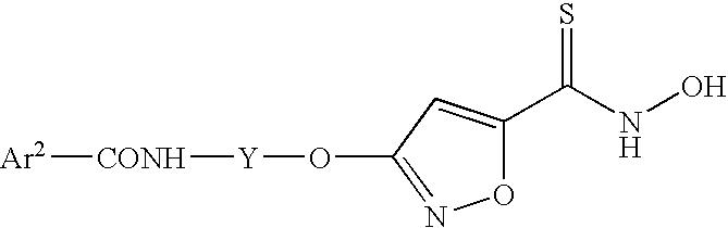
O([Y][CONH][Ar2])C1=NOC(C(NO)=S)=C1
